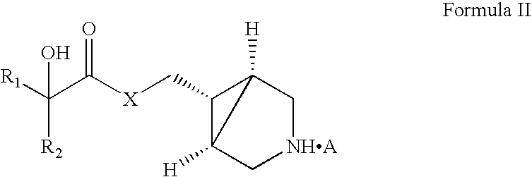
C1(C[X]C(C([R1])([R2])O)=O)C2([H])C[NHA]CC12[H]
